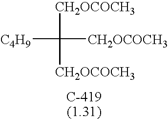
[C4H9]C([CH2OCOCH3])([CH2OCOCH3])[CH2OCOCH3]
